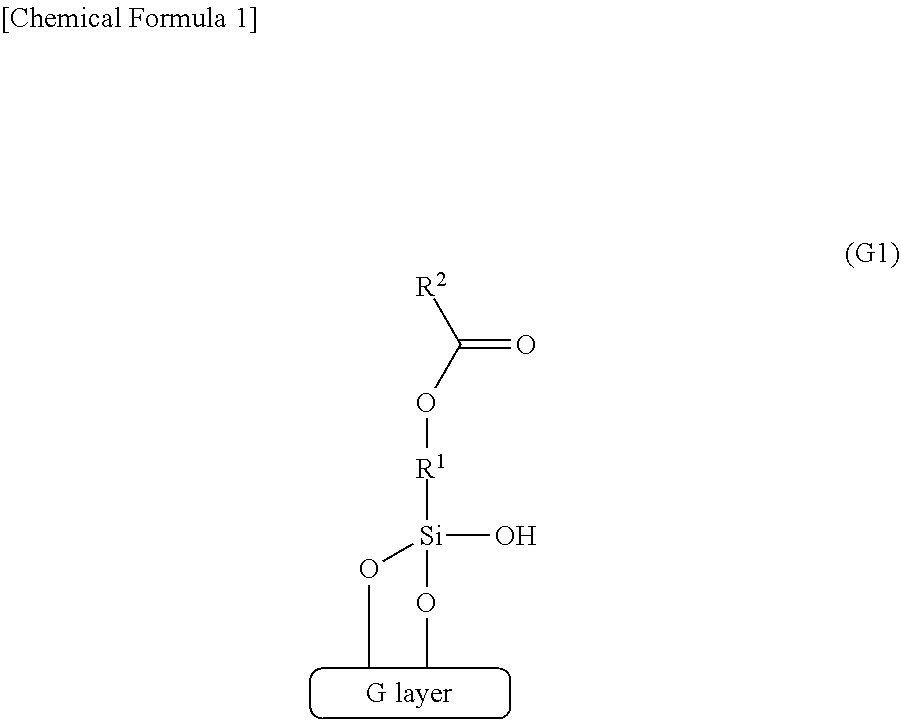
C(=O)(O[R1][Si](OC)(O)OC)[R2]
